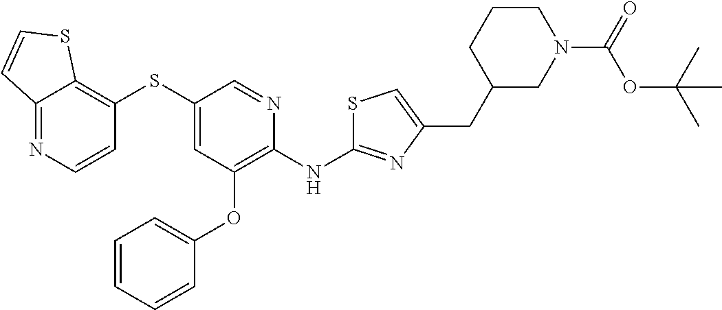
S(C1=CC(OC2=CC=CC=C2)=C(NC2=NC(CC3CN(C(=O)OC(C)(C)C)CCC3)=CS2)N=C1)C1=C2C(=NC=C1)C=CS2
